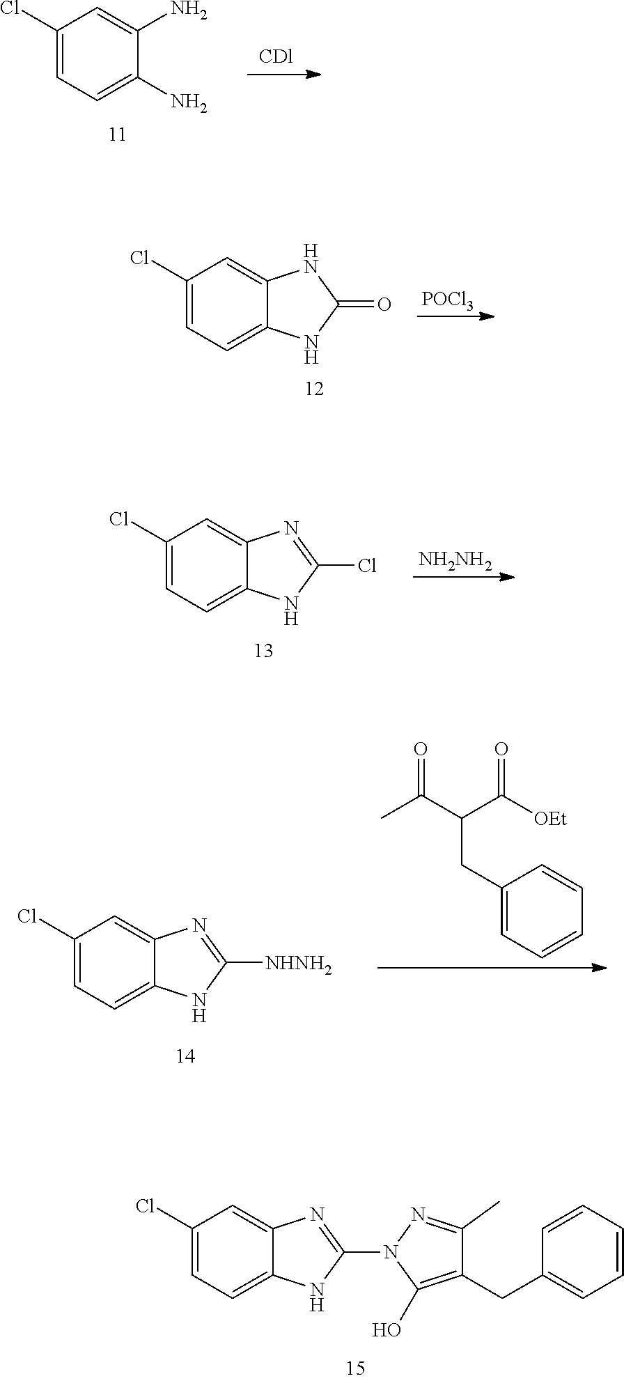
C1=C(Cl)C=C2C(=C1)NC(N1C(O)=C(CC3=CC=CC=C3)C(C)=N1)=N2.C1=C(Cl)C=C2C(=C1)NC(Cl)=N2.[NH2NH2].C1=C(Cl)C=C2C(=C1)NC([NHNH2])=N2.CC(C(C([OEt])=O)CC1=CC=CC=C1)=O.C1(Cl)=CC=C(N)C(N)=C1.C1=C(Cl)C=C2C(=C1)NC(=O)N2.[POCl3]
